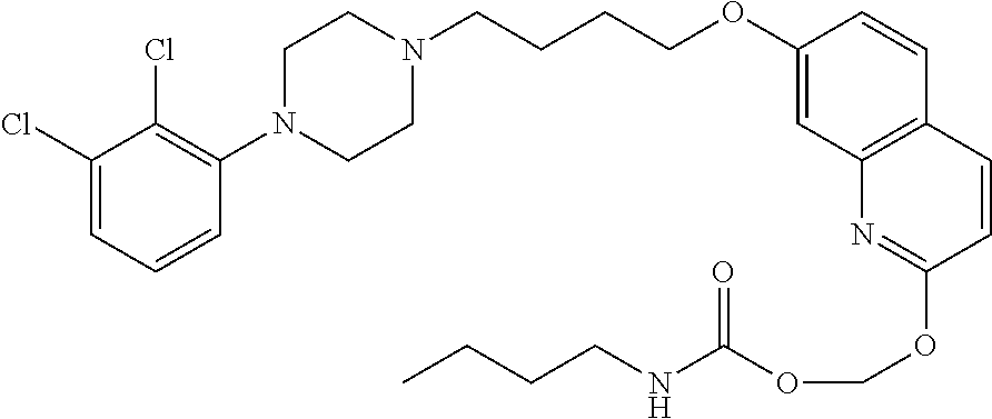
C1(Cl)=CC=CC(N2CCN(CCCCOC3=CC4=C(C=C3)C=CC(OCOC(=O)NCCCC)=N4)CC2)=C1Cl
